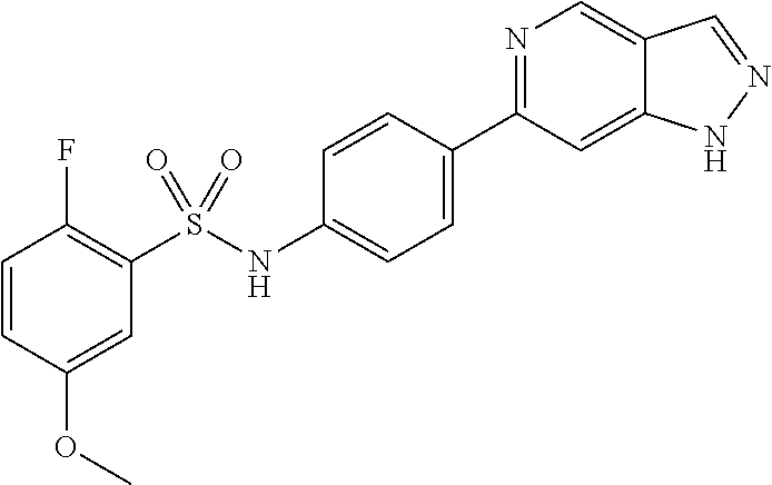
C1=CC(OC)=CC(S(NC2=CC=C(C3=NC=C4C(=C3)NN=C4)C=C2)(=O)=O)=C1F
